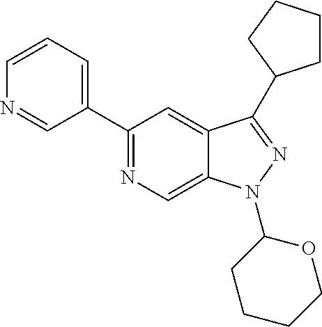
C1(C2=NC=C3C(=C2)C(C2CCCC2)=NN3C2CCCCO2)=CC=CN=C1
